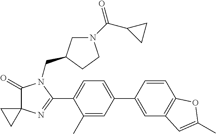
C1(=O)C2(N=C(C3=CC=C(C4=CC5=C(C=C4)OC(C)=C5)C=C3C)N1CC1CN(C(C3CC3)=O)CC1)CC2
